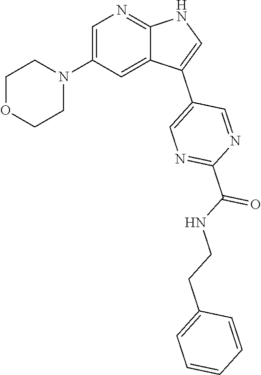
C1OCCN(C2=CN=C3C(=C2)C(C2=CN=C(C(NCCC4=CC=CC=C4)=O)N=C2)=CN3)C1
